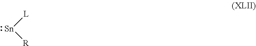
[Sn]([L])[R]
